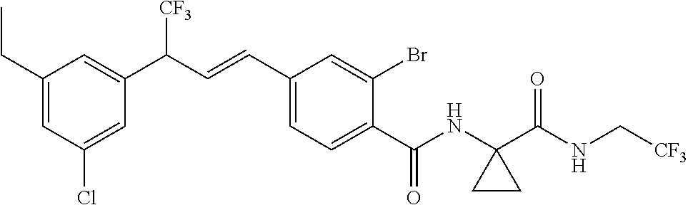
C1(CC)=CC(Cl)=CC(C(C=CC2=CC=C(C(NC3(C(NC[CF3])=O)CC3)=O)C(Br)=C2)[CF3])=C1
